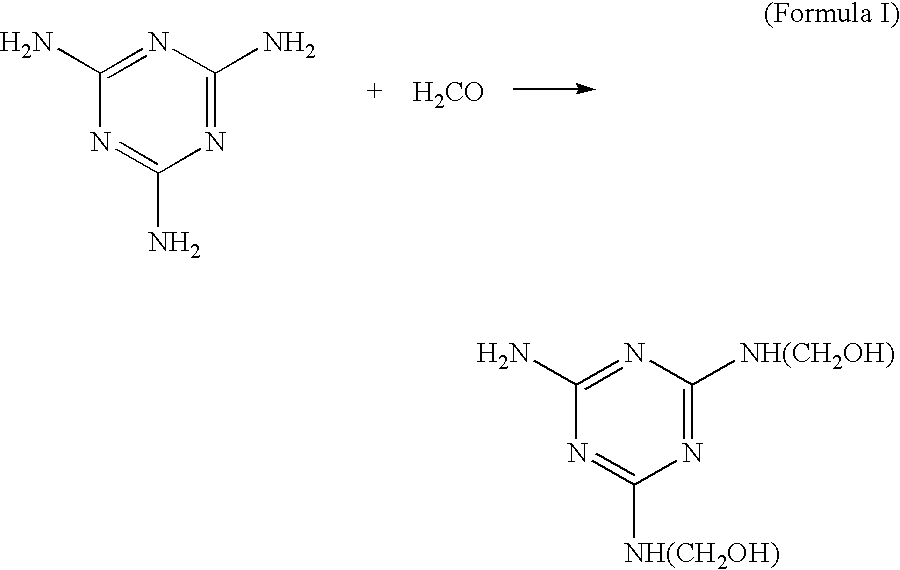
C1(N)=NC(N)=NC(N)=N1.[H2CO].C1(N)=NC([NH(CH2OH)])=NC([NH(CH2OH)])=N1
